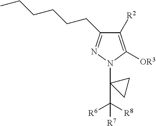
C1([R2])=C([OR3])N(C2(C([R8])([R6])[R7])CC2)N=C1CCCCCC
